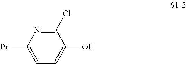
C1(Cl)=NC(Br)=CC=C1O
